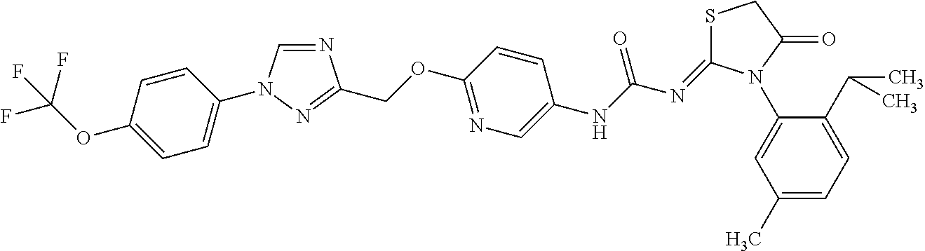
N1=CN(C2=CC=C(OC(F)(F)F)C=C2)N=C1COC1=NC=C(NC(N=C2SCC(=O)N2C2=CC(C)=CC=C2C(C)C)=O)C=C1
